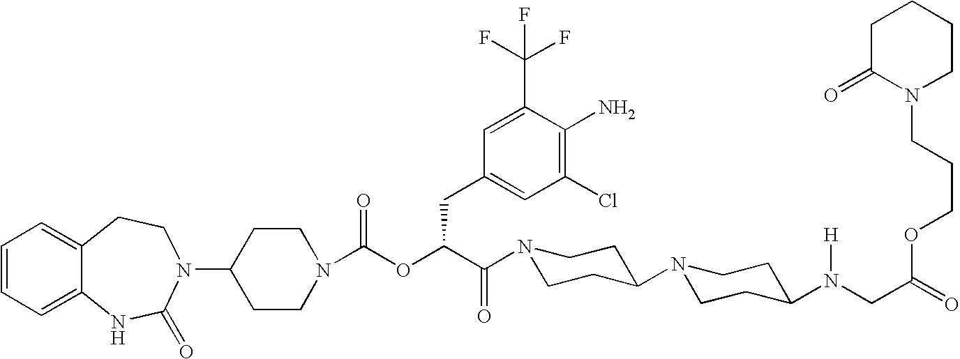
C1(N2C(=O)NC3=CC=CC=C3CC2)CCN(C(OC(C(=O)N2CCC(N3CCC(N(CC(=O)OCCCN4CCCCC4=O)[H])CC3)CC2)CC2=CC(Cl)=C(N)C(C(F)(F)F)=C2)=O)CC1
